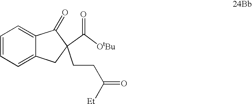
C1=CC=C2C(=C1)C(=O)C(CCC(=O)[Et])(C([OtBu])=O)C2
